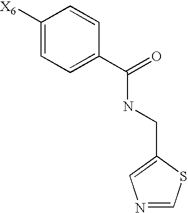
C1([X6])=CC=C(C(=O)NCC2=CN=CS2)C=C1
